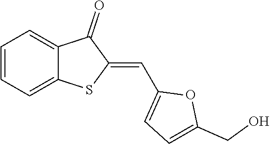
C1=CC=C2C(=C1)C(=O)C(=CC1=CC=C(CO)O1)S2
